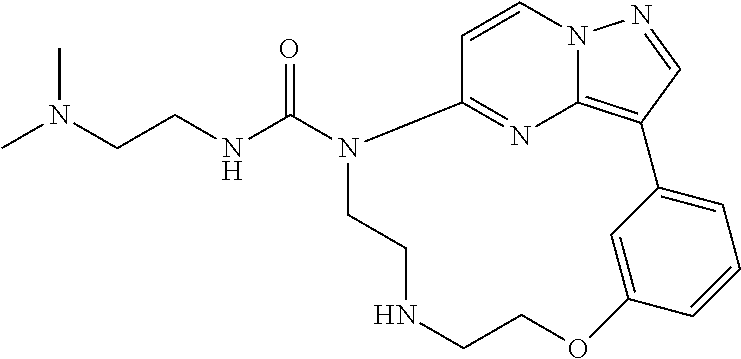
CN(CCNC(N1C2=NC3=C(C=NN3C=C2)C2=CC=CC(=C2)OCCNCC1)=O)C
